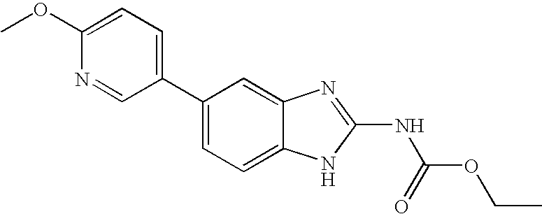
C1=C(OC)N=CC(C2=CC=C3C(=C2)N=C(NC(OCC)=O)N3)=C1
